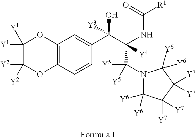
C1(C(C(NC([R1])=O)(C(N2C([Y6])([Y6])C([Y7])([Y7])C([Y7])([Y7])C2([Y6])[Y6])([Y5])[Y5])[Y4])(O)[Y3])=CC2=C(C=C1)OC([Y2])([Y2])C([Y1])([Y1])O2
